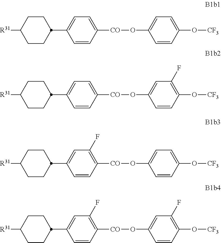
C1=CC(O[CF3])=CC=C1O[CO]C1=CC=C(C2CCC([R31])CC2)C=C1.C1=CC(O[CF3])=C(F)C=C1O[CO]C1=CC=C(C2CCC([R31])CC2)C=C1.C1=CC(O[CF3])=CC=C1O[CO]C1=C(F)C=C(C2CCC([R31])CC2)C=C1.C1=CC(O[CF3])=C(F)C=C1O[CO]C1=C(F)C=C(C2CCC([R31])CC2)C=C1
